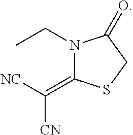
N1(CC)C(=C([NC])[CN])SCC1=O
